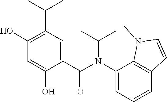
C1(C(N(C2=CC=CC3=C2N(C)C=C3)C(C)C)=O)=CC(C(C)C)=C(O)C=C1O
